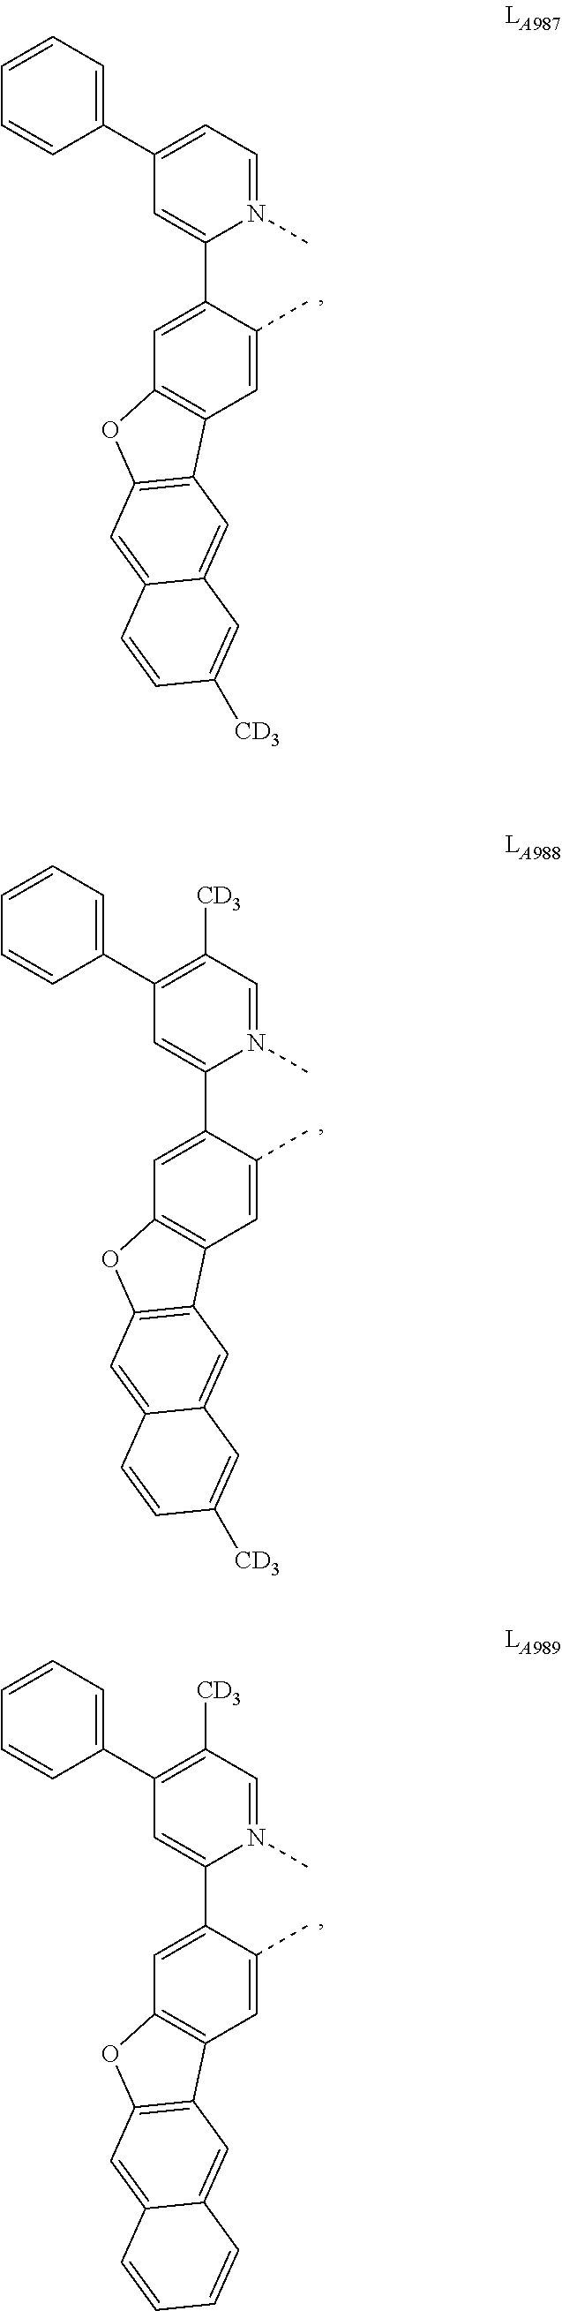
C1(C2=CC=N(C)C(C3=CC4=C(C=C3C)C3=C(O4)C=C4C(=C3)C=C([CD3])C=C4)=C2)=CC=CC=C1.C1(C2=C([CD3])C=N(C)C(C3=CC4=C(C=C3C)C3=C(O4)C=C4C(=C3)C=C([CD3])C=C4)=C2)=CC=CC=C1.C1(C2=C([CD3])C=N(C)C(C3=CC4=C(C=C3C)C3=C(O4)C=C4C(=C3)C=CC=C4)=C2)=CC=CC=C1
